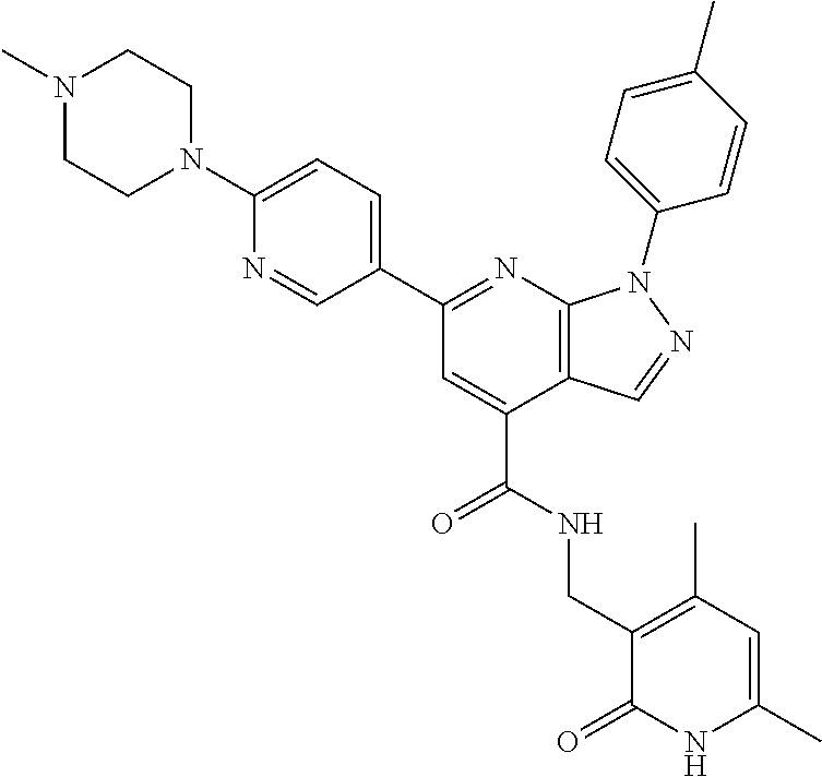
N1=CC(C2=NC3=C(C(C(=O)NCC4=C(C)C=C(C)NC4=O)=C2)C=NN3C2=CC=C(C)C=C2)=CC=C1N1CCN(C)CC1
